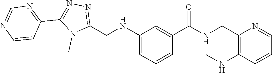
N1(C)C(CNC2=CC=CC(C(=O)NCC3=C(NC)C=CC=N3)=C2)=NN=C1C1=NC=NC=C1
